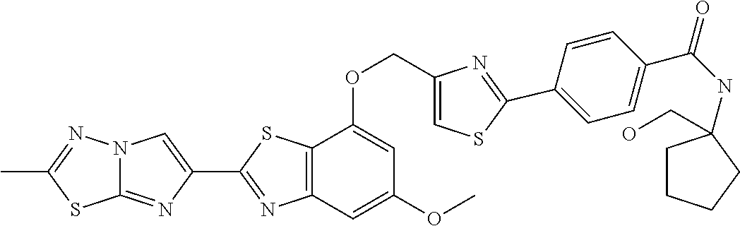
C12=NC(C3=NC4=C(S3)C(OCC3=CSC(C5=CC=C(C(NC6(CO)CCCC6)=O)C=C5)=N3)=CC(OC)=C4)=CN1N=C(C)S2
